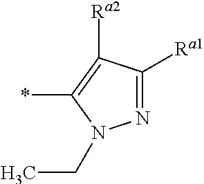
N1=C([Ra1])C([Ra2])=C(*)N1CC
